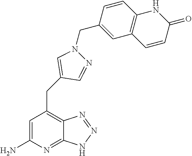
C1=C(N)N=C2C(=C1CC1=CN(CC3=CC4=C(C=C3)NC(=O)C=C4)N=C1)N=NN2
